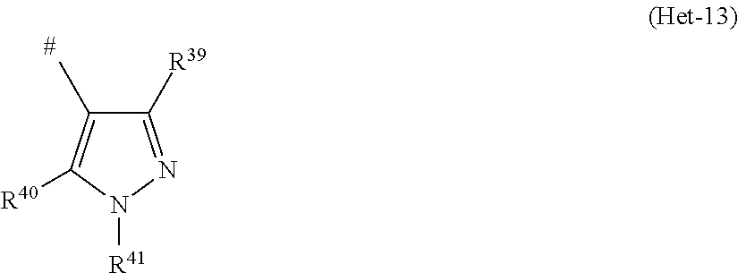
C1([R39])=NN([R41])C([R40])=C1C
